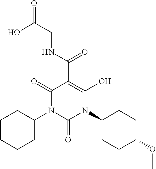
OC(CNC(=O)C1=C(O)N(C2CCC(OC)CC2)C(=O)N(C2CCCCC2)C1=O)=O
